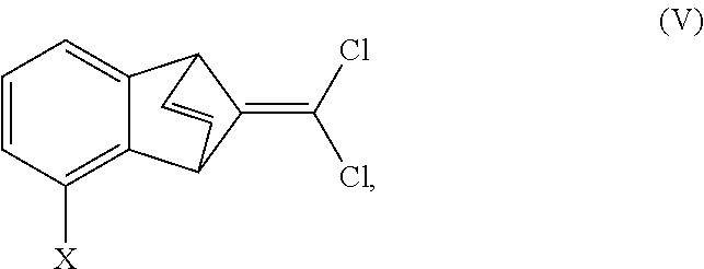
C1=CC([X])=C2C(=C1)C1C(=C(Cl)Cl)C2C=C1
